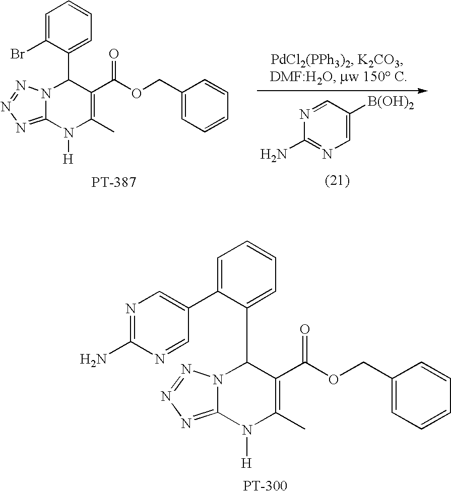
C1=C(Br)C(C2N3C(=NN=N3)N([H])C(C)=C2C(OCC2=CC=CC=C2)=O)=CC=C1.N1=CC([B(OH)2])=CN=C1N.C1=C(C2=CN=C(N)N=C2)C(C2N3C(=NN=N3)N([H])C(C)=C2C(OCC2=CC=CC=C2)=O)=CC=C1
